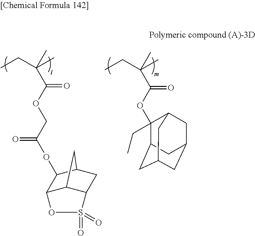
CC(C(OCC(OC1C2C3C(CC1C3)S(=O)(=O)O2)=O)=O)(C)CC.CC(C(OC1(CC)C2CC3CC(CC1C3)C2)=O)(C)CC
